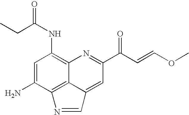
C1=C(N)C2=C3C(=C1NC(=O)CC)N=C(C(C=COC)=O)C=C3C=N2
